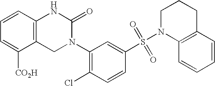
C12=C(C=CC=C1[CO2H])NC(=O)N(C1=C(Cl)C=CC(S(N3C4=C(CCC3)C=CC=C4)(=O)=O)=C1)C2
